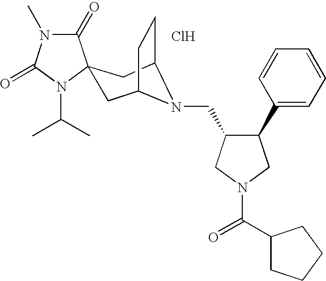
C1(=O)N(C)C(=O)N(C(C)C)C12CC1CCC(C2)N1CC1C(C2=CC=CC=C2)CN(C(=O)C2CCCC2)C1.Cl
